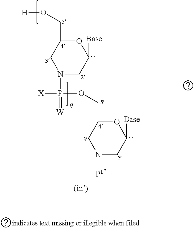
O1C(CO[H])CN(P(=[W])(OCC2OC([Base])CN([P1])C2)[X])CC1[Base]
